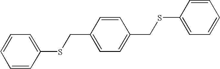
C1=CC=C(SCC2=CC=C(CSC3=CC=CC=C3)C=C2)C=C1
